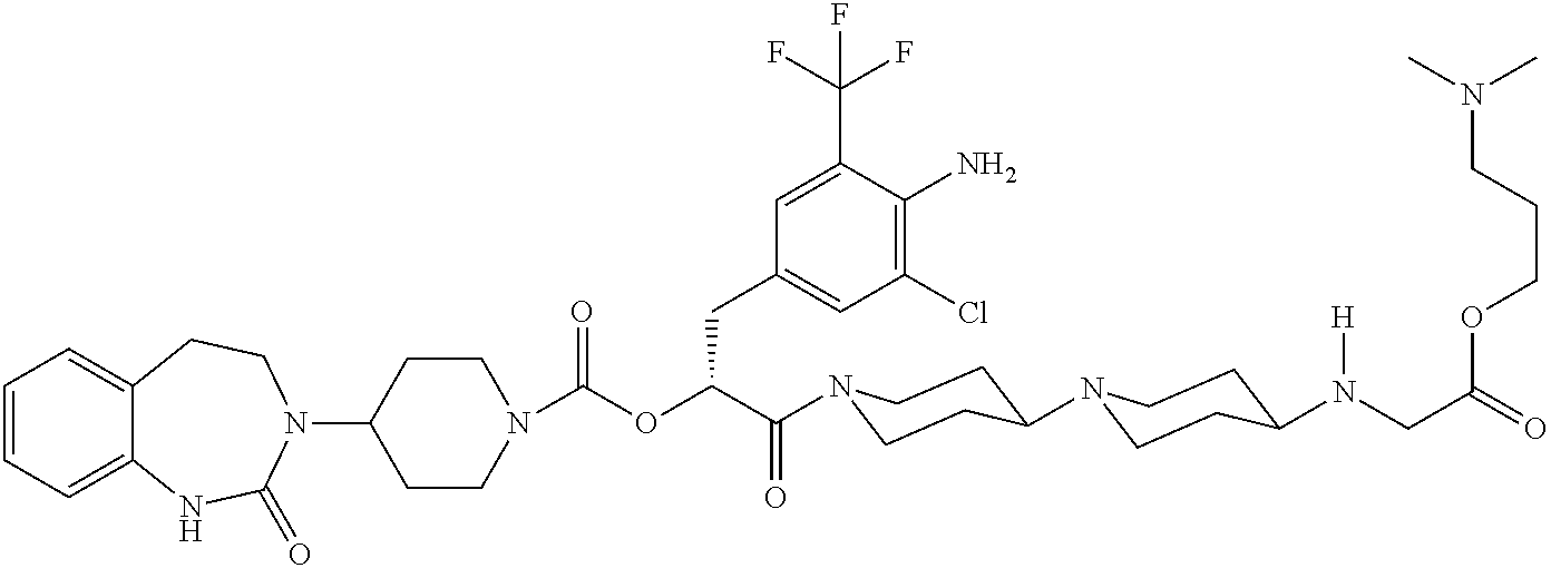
C1(N2CCC3=CC=CC=C3NC2=O)CCN(C(OC(C(=O)N2CCC(N3CCC(N(CC(=O)OCCCN(C)C)[H])CC3)CC2)CC2=CC(Cl)=C(N)C(C(F)(F)F)=C2)=O)CC1
